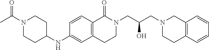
C1=CC2=C(C=C1NC1CCN(C(C)=O)CC1)CCN(CC(O)CN1CCC3=C(C1)C=CC=C3)C2=O
